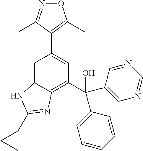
C1=C2C(=C(C(C3=CN=CN=C3)(O)C3=CC=CC=C3)C=C1C1=C(C)ON=C1C)N=C(C1CC1)N2
